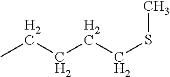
C(CCSC)CC
